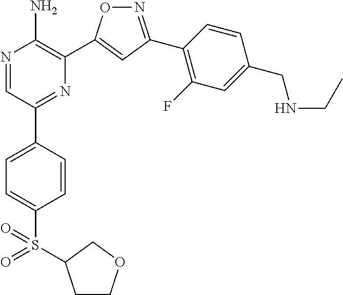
N1=C(C2=C(F)C=C(CNCC)C=C2)C=C(C2=C(N)N=CC(C3=CC=C(S(=O)(=O)C4CCOC4)C=C3)=N2)O1
